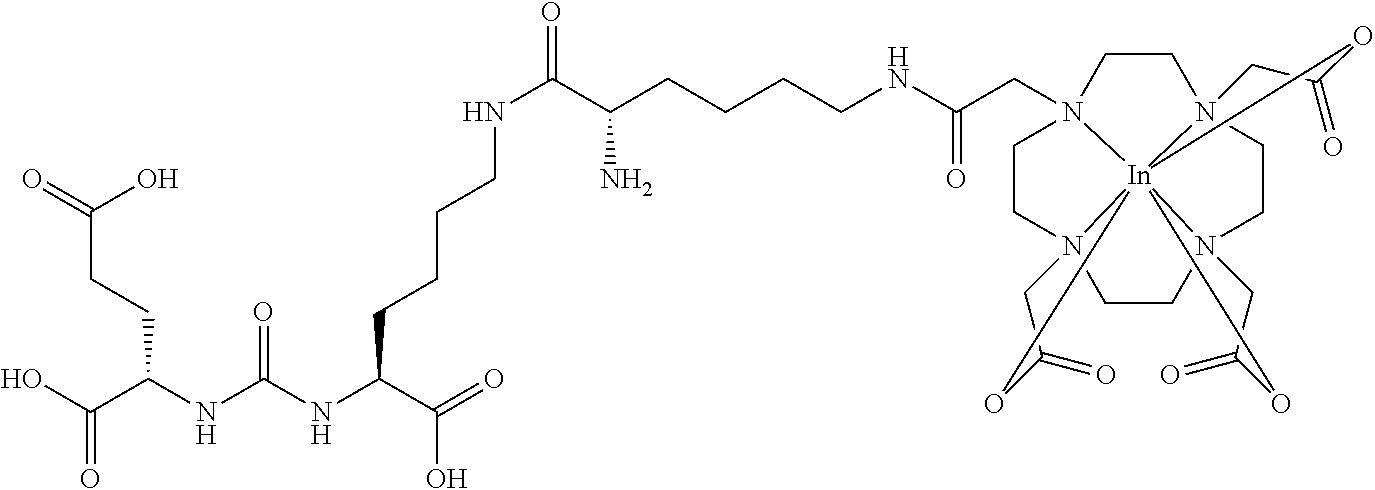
OC(C(NC(NC(C(O)=O)CCCCNC(C(CCCCNC(CN12CCN34CCN56CCN7(CC1)CC(=O)O[In]3752(OC(=O)C4)OC(=O)C6)=O)N)=O)=O)CCC(=O)O)=O
